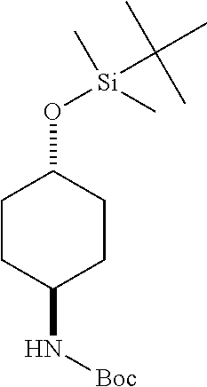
C1CC(N[Boc])CCC1O[Si](C)(C)C(C)(C)C
